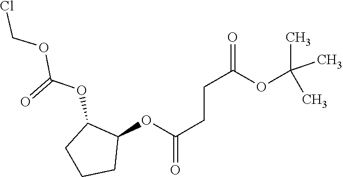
O(C(=O)CCC(=O)OC(C)(C)C)C1C(OC(OCCl)=O)CCC1
